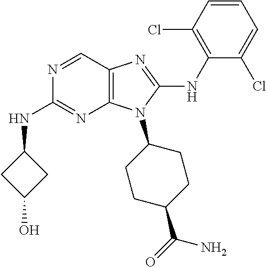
N1=CC2=C(N=C1NC1CC(O)C1)N(C1CCC(C(=O)N)CC1)C(NC1=C(Cl)C=CC=C1Cl)=N2
